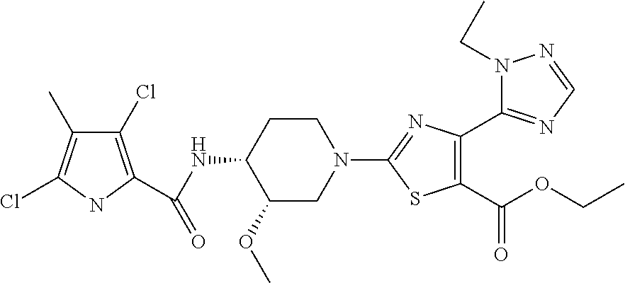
N1(CC)N=CN=C1C1=C(C(OCC)=O)SC(N2CCC(NC(=O)C3=C(Cl)C(C)=C(Cl)N3)C(OC)C2)=N1
